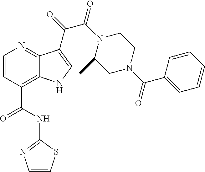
C1=CC(C(=O)NC2=NC=CS2)=C2C(=N1)C(C(C(=O)N1C(C)CN(C(C3=CC=CC=C3)=O)CC1)=O)=CN2
